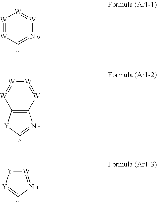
[W]1=[W]C=N[W]=[W]1.C12=C([W]=[W][W]=[W]1)N=C[Y]2.[Y]1[W]=NC=[Y]1
